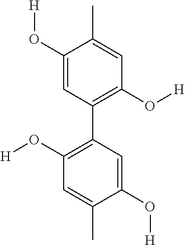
C1(O[H])=CC(C2=C(O[H])C=C(C)C(O[H])=C2)=C(O[H])C=C1C
